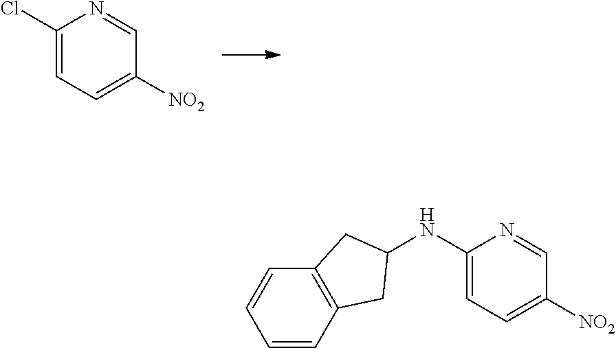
C1(Cl)=CC=C([NO2])C=N1.C1(NC2CC3=C(C=CC=C3)C2)=CC=C([NO2])C=N1
